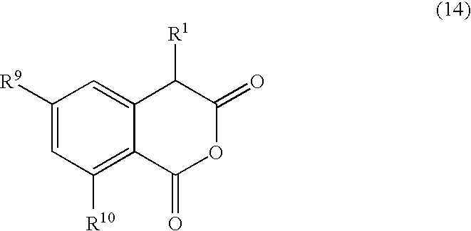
C1([R9])=CC([R10])=C2C(=C1)C([R1])C(=O)OC2=O
